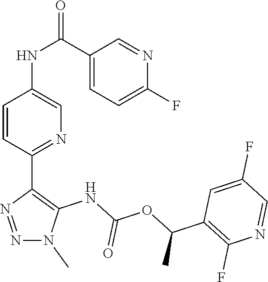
N1(C)N=NC(C2=NC=C(NC(C3=CC=C(F)N=C3)=O)C=C2)=C1NC(OC(C1=C(F)N=CC(F)=C1)C)=O
